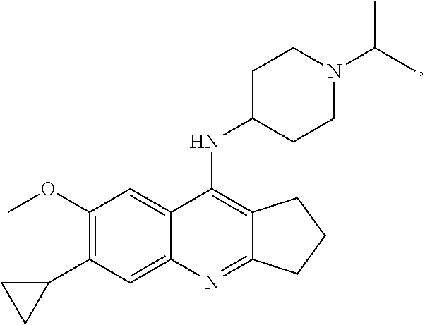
C12=C(NC3CCN(C(C)C)CC3)C3=CC(OC)=C(C4CC4)C=C3N=C1CCC2
